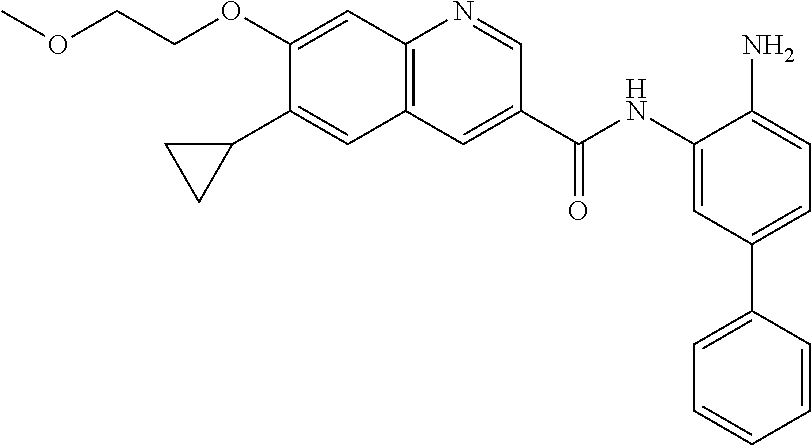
C12=C(C=C(C(NC3=CC(C4=CC=CC=C4)=CC=C3N)=O)C=N1)C=C(C1CC1)C(OCCOC)=C2
